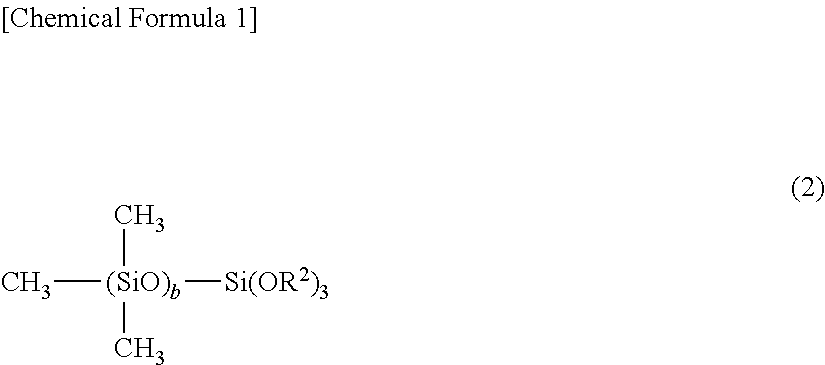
C[(SiO)b]([Si(OR2)3])(C)C
